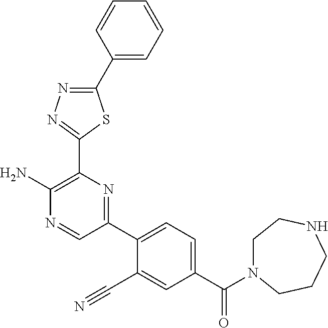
C1(C2=CC=CC=C2)=NN=C(C2=C(N)N=CC(C3=CC=C(C(N4CCNCCC4)=O)C=C3C#N)=N2)S1
